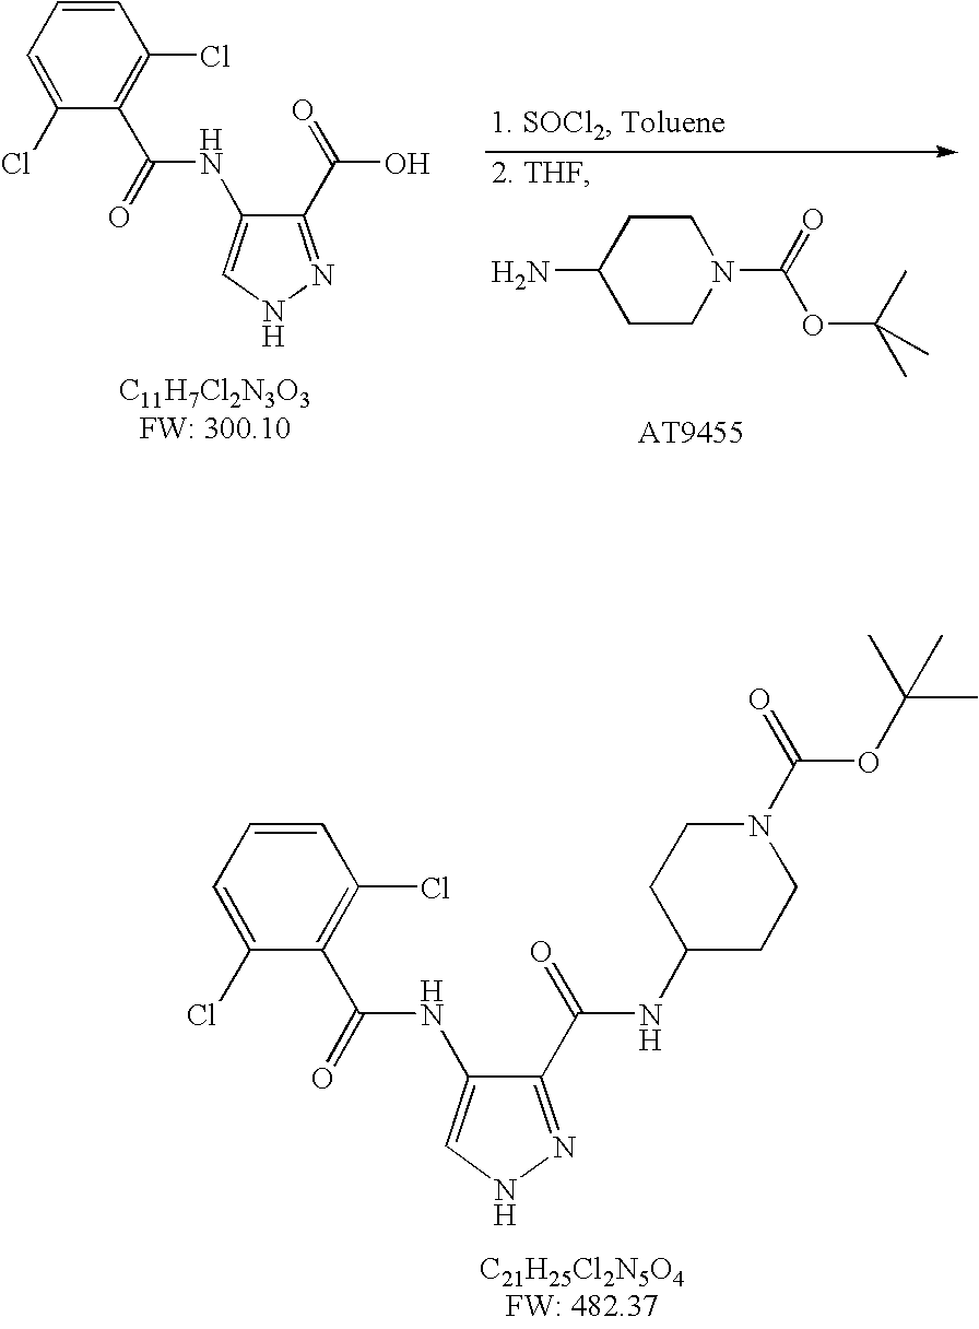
C1(C(=O)NC2CCN(C(=O)OC(C)(C)C)CC2)=NNC=C1NC(C1=C(Cl)C=CC=C1Cl)=O.[AT9455].C1CN(C(=O)OC(C)(C)C)CCC1N.[2. THF].C1(C(=O)O)=NNC=C1NC(C1=C(Cl)C=CC=C1Cl)=O
